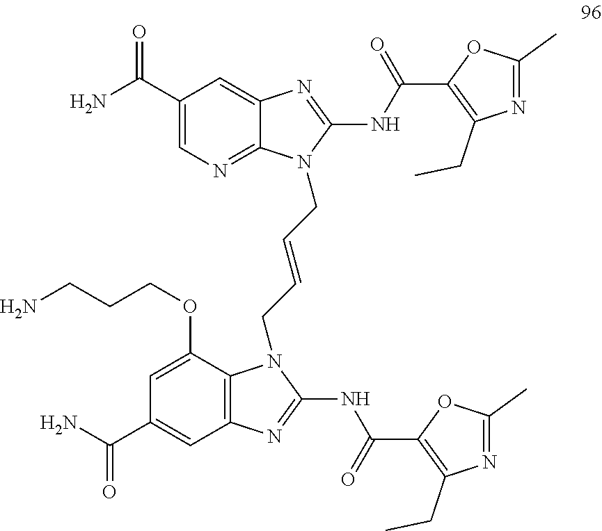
C1(C(N)=O)=CN=C2C(=C1)N=C(NC(C1=C(CC)N=C(C)O1)=O)N2CC=CCN1C2=C(C=C(C(N)=O)C=C2OCCCN)N=C1NC(C1=C(CC)N=C(C)O1)=O
